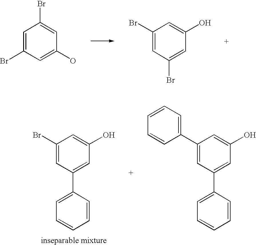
C1=C(Br)C=C(O)C=C1Br.C1=C(Br)C=C(O)C=C1Br.C1=C(Br)C=C(O)C=C1C1=CC=CC=C1.C1=C(C2=CC=CC=C2)C=C(O)C=C1C1=CC=CC=C1
